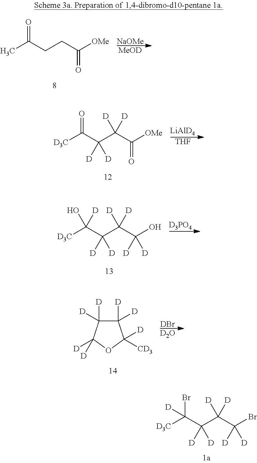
CC(CCC([OMe])=O)=O.[NaOMe].[MeOD].[LiAlD4].[THF].[D3C]C(C(C(C([OMe])=O)([D])[D])([D])[D])=O.[D3C]C(C(C(C(Br)([D])[D])([D])[D])([D])[D])([D])Br.[D3C]C(C(C(C(O)([D])[D])([D])[D])([D])[D])(O)[D].[D3PO4].[DBr].[D2O].C1([D])([D])C([D])([D])C([D])([D])OC1([D])[CD3]
